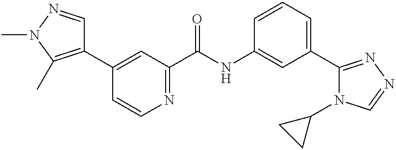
C1(C2=C(C)N(C)N=C2)=CC(C(NC2=CC(C3=NN=CN3C3CC3)=CC=C2)=O)=NC=C1
